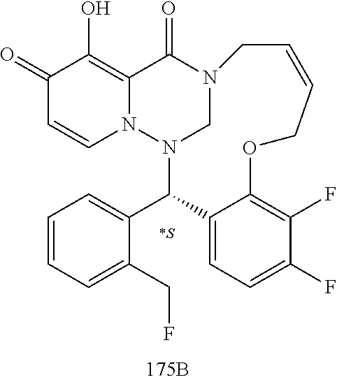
C1(=O)C=CN2C(=C1O)C(=O)N1CN2C(C2=CC=CC=C2CF)C2=CC=C(F)C(F)=C2OCC=CC1.[*S]
